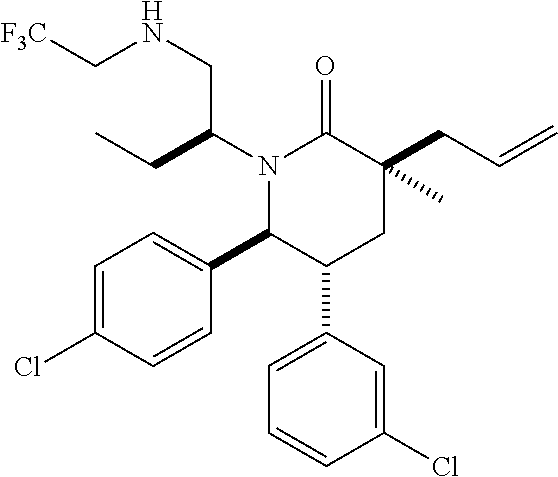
N1(C(CC)CNC[F3C])C(C2=CC=C(Cl)C=C2)C(C2=CC=CC(Cl)=C2)CC(CC=C)(C)C1=O
